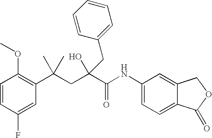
C1=CC(F)=CC(C(CC(C(NC2=CC=C3C(=C2)COC3=O)=O)(O)CC2=CC=CC=C2)(C)C)=C1OC
